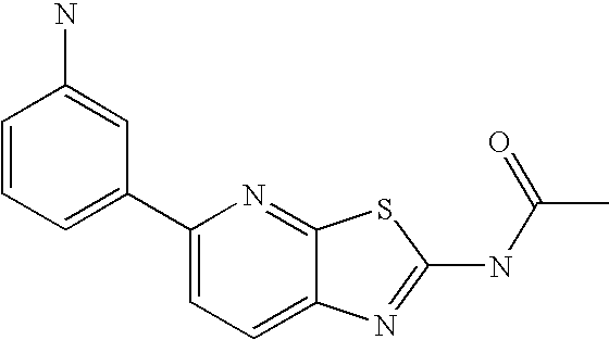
C1(C2=CC=CC(N)=C2)=CC=C2C(=N1)SC(NC(C)=O)=N2
